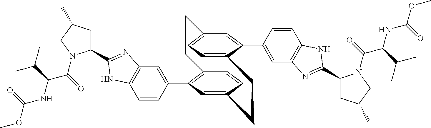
C12=C(C3=CC4=C(C=C3)NC(C3CC(C)CN3C(C(NC(=O)OC)C(C)C)=O)=N4)C=C(C=C1)CCC1=CC=C(C=C1C1=CC3=C(C=C1)NC(C1CC(C)CN1C(C(NC(=O)OC)C(C)C)=O)=N3)CC2
